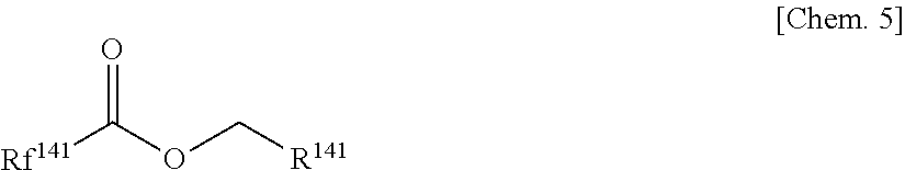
O=C([Rf141])OC[R141]
